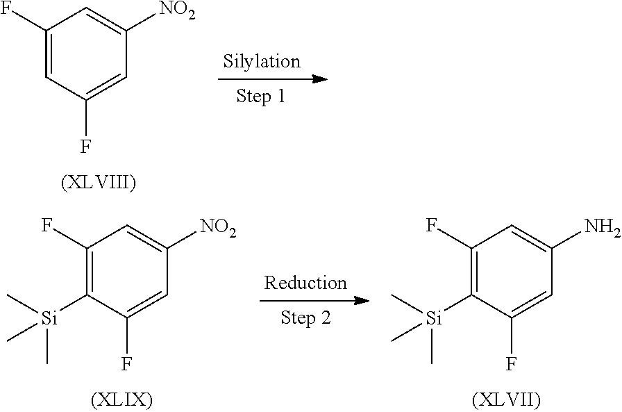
C1(F)=CC(F)=CC([NO2])=C1.C1(F)=C([Si](C)(C)C)C(F)=CC([NO2])=C1.C1(F)=C([Si](C)(C)C)C(F)=CC(N)=C1
